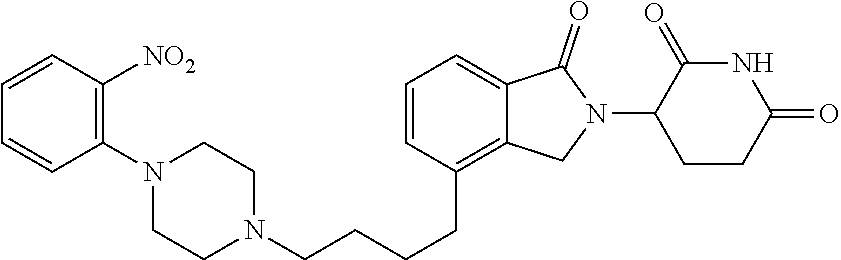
N1(CCCCC2=C3C(=CC=C2)C(=O)N(C2CCC(=O)NC2=O)C3)CCN(C2=C([NO2])C=CC=C2)CC1
